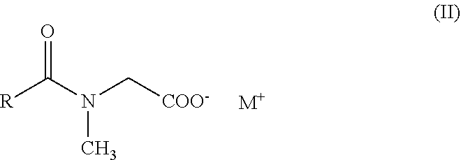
[R]C(N(C[COO-])C)=O.[M+]
